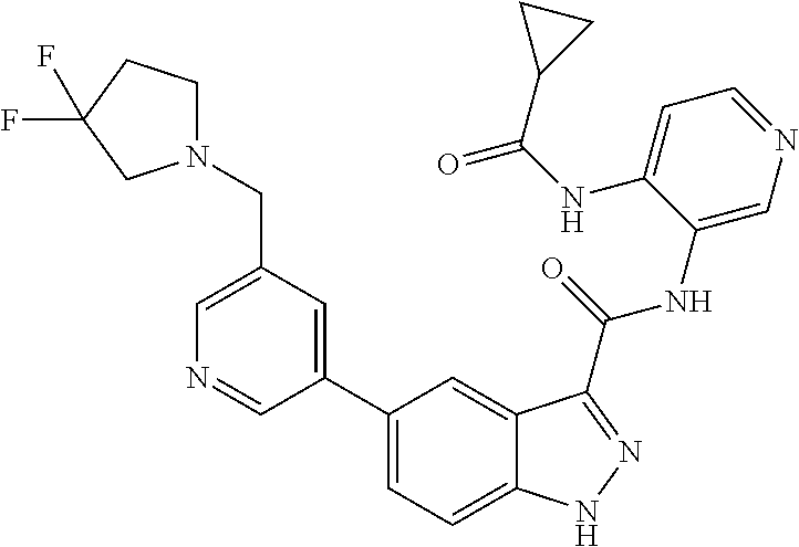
C1(CN2CCC(F)(F)C2)=CN=CC(C2=CC=C3C(=C2)C(C(NC2=CN=CC=C2NC(=O)C2CC2)=O)=NN3)=C1
